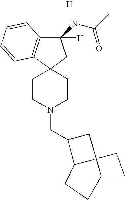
C1([H])(NC(=O)C)C2=C(C3(C1)CCN(CC1CC4CCC1CC4)CC3)C=CC=C2.[H]
